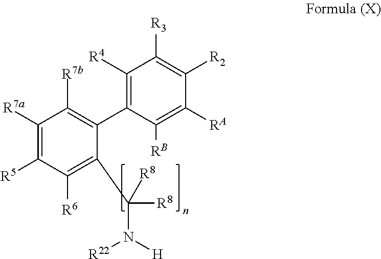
C1([R5])=C([R7a])C([R7b])=C(C2=C([R4])C([R3])=C([R2])C([RA])=C2[RB])C(C([R8])([R8])N([H])[R22])=C1[R6]
